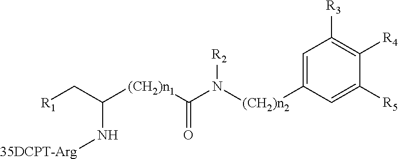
[R1]CC([(CH2)n1]C(N([(CH2)n2]C1=CC([R3])=C([R4])C([R5])=C1)[R2])=O)N[35DCPT-Arg]
